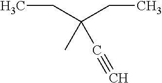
CCC(CC)(C#C)C
